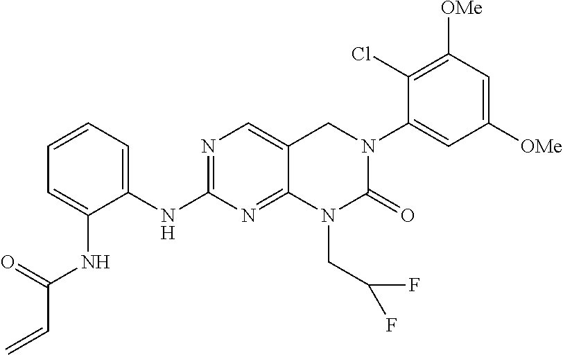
C1(NC2=CC=CC=C2NC(=O)C=C)=NC=C2C(=N1)N(CC(F)F)C(=O)N(C1=CC([OMe])=CC([OMe])=C1Cl)C2
